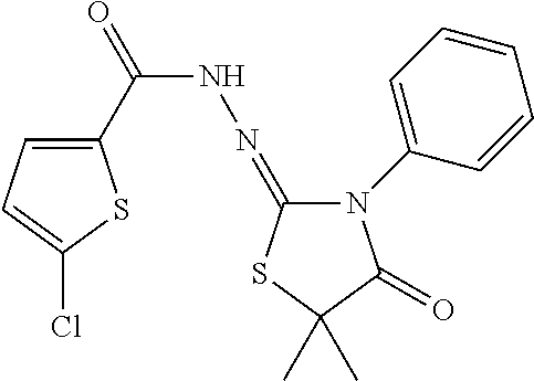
C1(C(=O)NN=C2N(C3=CC=CC=C3)C(=O)C(C)(C)S2)=CC=C(Cl)S1
